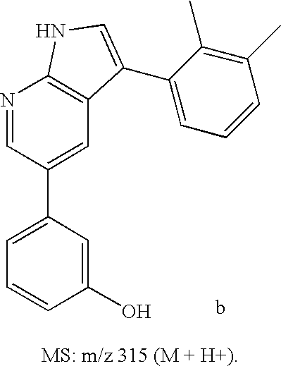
C1=C(C2=CC3=C(N=C2)NC=C3C2=CC=CC(C)=C2C)C=C(O)C=C1
